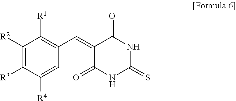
C1([R2])=C([R3])C([R4])=CC(C=C2C(=O)NC(=S)NC2=O)=C1[R1]
